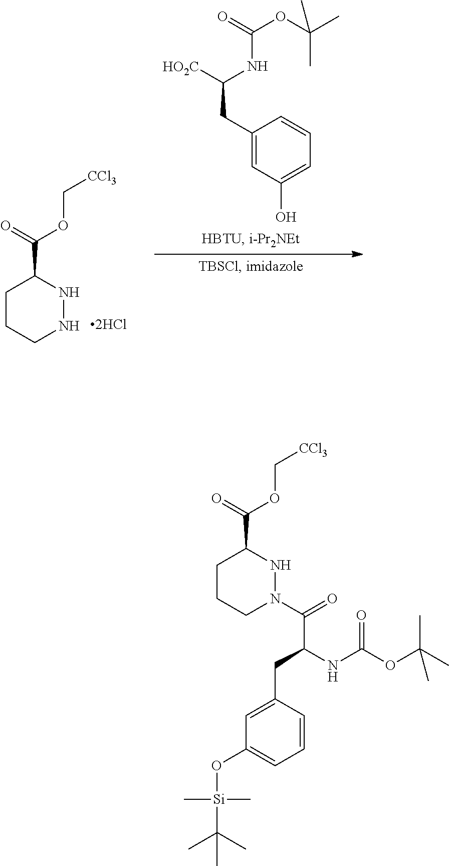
C1CCNNC1C(=O)OC[CCl3].C1(CC([HO2C])NC(OC(C)(C)C)=O)=CC(O)=CC=C1.C1CCN(C(=O)C(NC(OC(C)(C)C)=O)CC2=CC(O[Si](C)(C)C(C)(C)C)=CC=C2)NC1C(=O)OC[CCl3]
